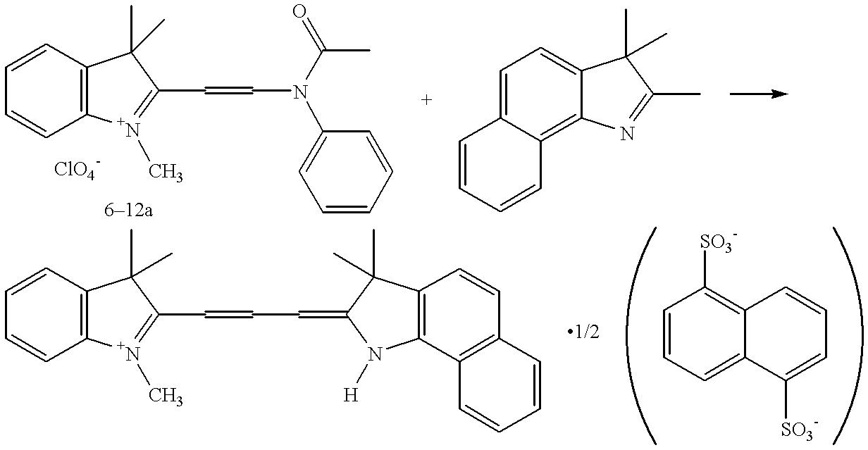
C1=CC2=C(C=C1)[N+](C)=C(C=CN(C1=CC=CC=C1)C(C)=O)C2(C)C.C1=CC2=C(C=C1)[N+](C)=C(C=CC=C1N([H])C3=C(C1(C)C)C=CC1=C3C=CC=C1)C2(C)C.C1=CC=CC2=C3C(=CC=C12)C(C)(C)C(C)=N3.C1=CC=C2C(=C1[SO3-])C=CC=C2[SO3-]
